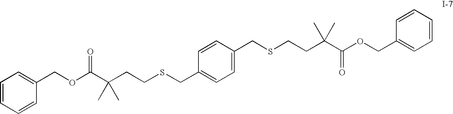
C(OC(C(CCSCC1=CC=C(CSCCC(C(OCC2=CC=CC=C2)=O)(C)C)C=C1)(C)C)=O)C1=CC=CC=C1
